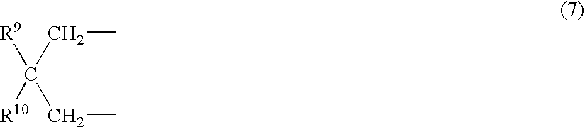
C([R9])(CC)(CC)[R10]
